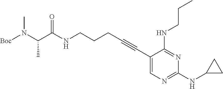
C(C(NCCCC#CC1=CN=C(NC2CC2)N=C1NCCC)=O)(N([Boc])C)C
